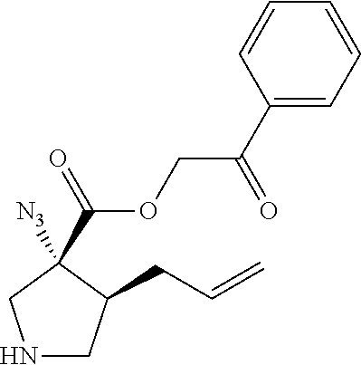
N1CC(CC=C)C([N3])(C(OCC(C2=CC=CC=C2)=O)=O)C1
